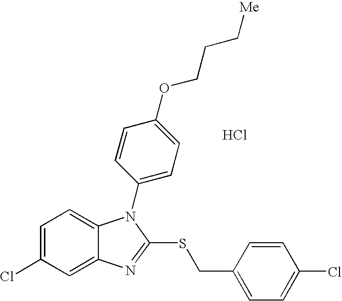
C1=C(Cl)C=C2C(=C1)N(C1=CC=C(OCCC[Me])C=C1)C(SCC1=CC=C(Cl)C=C1)=N2.Cl
